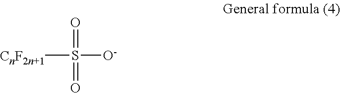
[CnF2n+1]S([O-])(=O)=O
